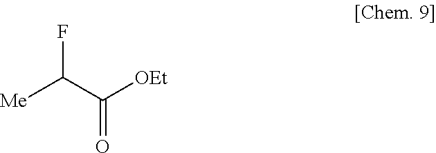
FC(C([OEt])=O)[Me]
